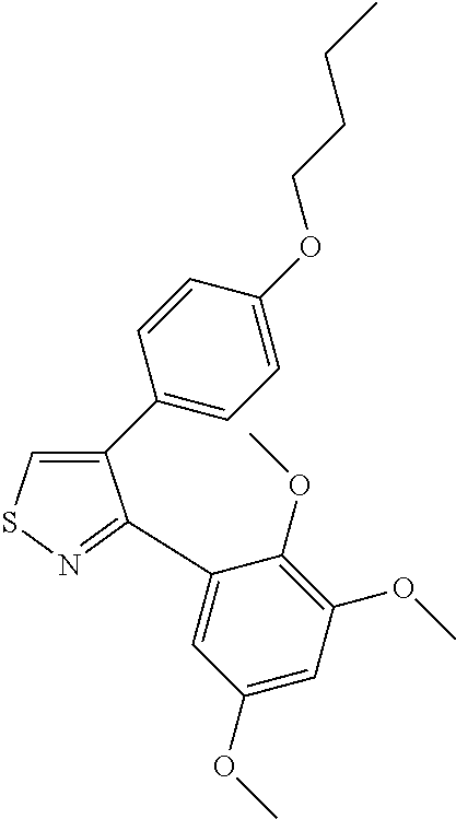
C1(C2=CC=C(OCCCC)C=C2)=CSN=C1C1=CC(OC)=CC(OC)=C1OC
